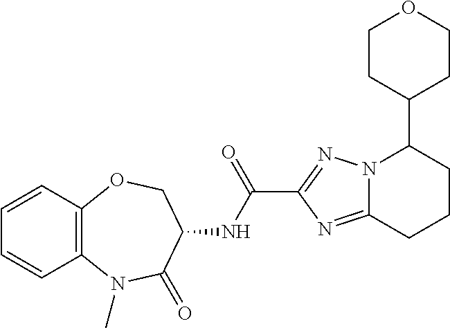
N12C(=NC(C(NC3COC4=C(N(C)C3=O)C=CC=C4)=O)=N1)CCCC2C1CCOCC1
